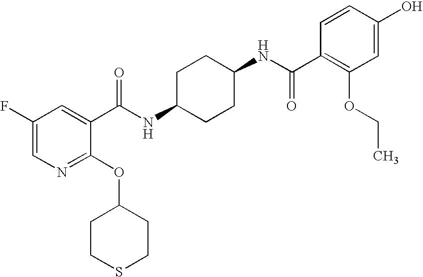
C1(F)=CN=C(OC2CCSCC2)C(C(NC2CCC(NC(C3=C(OCC)C=C(O)C=C3)=O)CC2)=O)=C1
